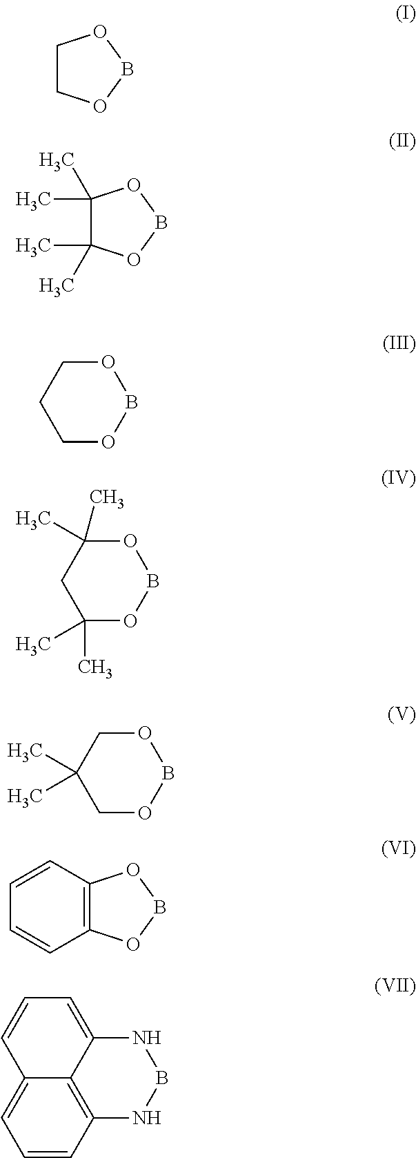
C1COBO1.C1(C)(C)C(C)(C)OBO1.C1OBOCC1.C1(C)(C)OBOC(C)(C)C1.C1OBOCC1(C)C.C12=C(C=CC=C1)OBO2.C1=CC2=C3C(=C1)C=CC=C3NBN2
